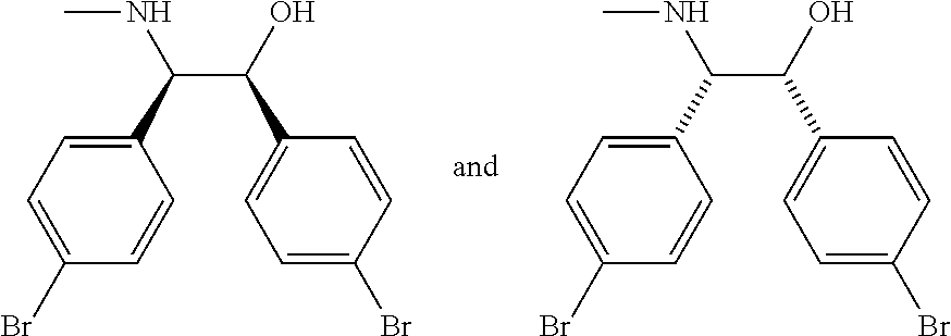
C(C(O)C1=CC=C(Br)C=C1)(NC)C1=CC=C(Br)C=C1.C(C(O)C1=CC=C(Br)C=C1)(NC)C1=CC=C(Br)C=C1
